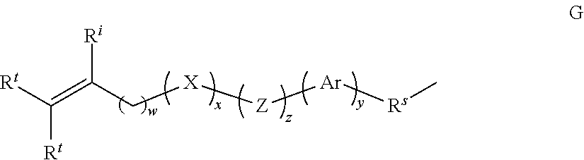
[Rt]C(=C(C[X][Z][Ar][Rs]C)[Ri])[Rt]
